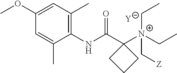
[Y].C1=C(C)C(NC(C2([N+](C[Z])(CC)CC)CCC2)=O)=C(C)C=C1OC
